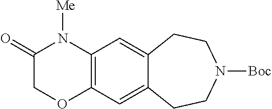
O=C1N([Me])C2=C(C=C3C(=C2)CCN([Boc])CC3)OC1
